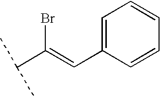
C(C(C)C)(=CC1=CC=CC=C1)Br
